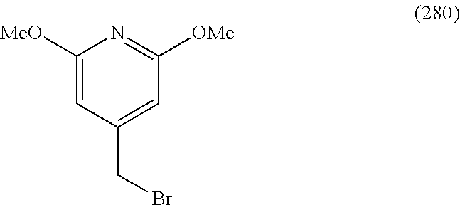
C1([MeO])=CC(CBr)=CC([OMe])=N1
